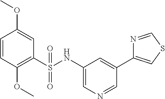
C1=CC(OC)=C(S(NC2=CN=CC(C3=CSC=N3)=C2)(=O)=O)C=C1OC
